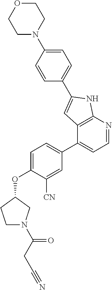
C1(C2=CC=NC3=C2C=C(C2=CC=C(N4CCOCC4)C=C2)N3)=CC=C(OC2CCN(C(CC#N)=O)C2)C([CN])=C1
